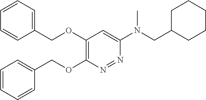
C1(OCC2=CC=CC=C2)=C(OCC2=CC=CC=C2)C=C(N(CC2CCCCC2)C)N=N1
